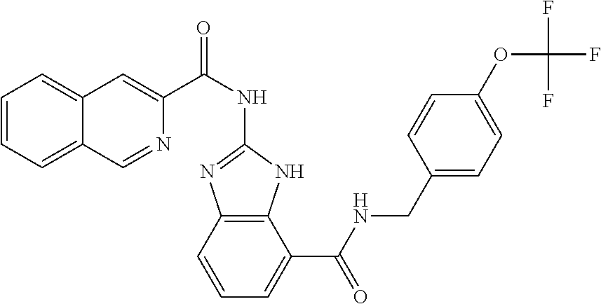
C1=CC=C2C(=C1)C=C(C(NC1=NC3=C(N1)C(C(NCC1=CC=C(OC(F)(F)F)C=C1)=O)=CC=C3)=O)N=C2
